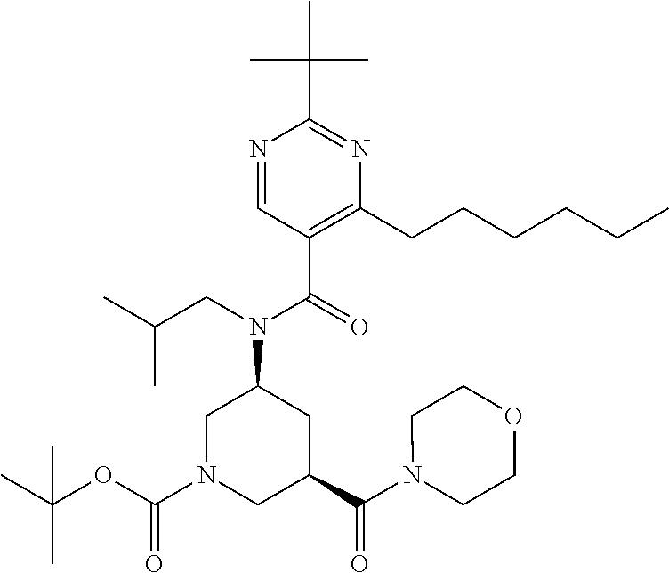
N1=CC(C(=O)N(CC(C)C)C2CN(C(OC(C)(C)C)=O)CC(C(N3CCOCC3)=O)C2)=C(CCCCCC)N=C1C(C)(C)C
